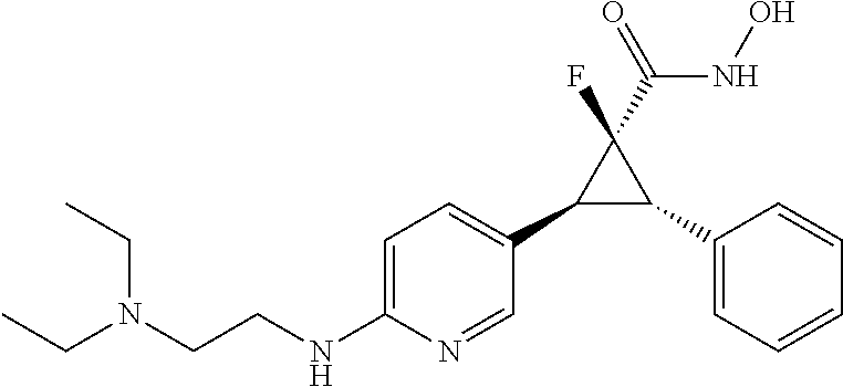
C1(C2C(C3=CC=C(NCCN(CC)CC)N=C3)C2(F)C(=O)NO)=CC=CC=C1
